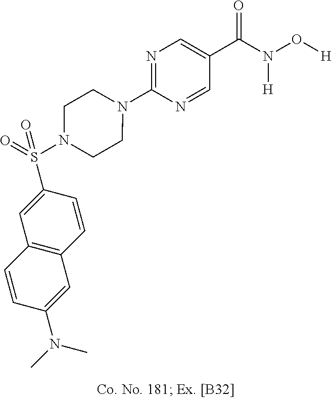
N1(C2=NC=C(C(N(O[H])[H])=O)C=N2)CCN(S(C2=CC3=C(C=C2)C=C(N(C)C)C=C3)(=O)=O)CC1
